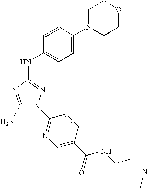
C1(N)=NC(NC2=CC=C(N3CCOCC3)C=C2)=NN1C1=NC=C(C(NCCN(C)C)=O)C=C1
